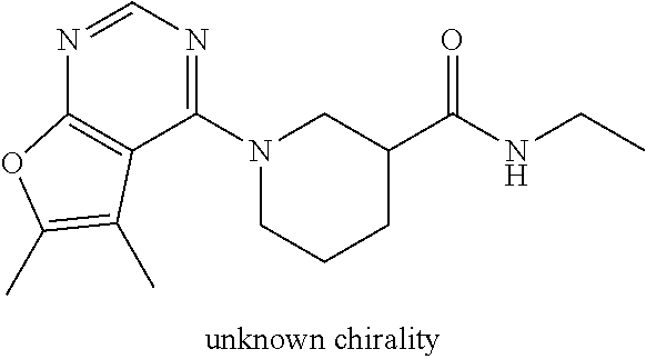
N1=CN=C(N2CCCC(C(NCC)=O)C2)C2=C1OC(C)=C2C
